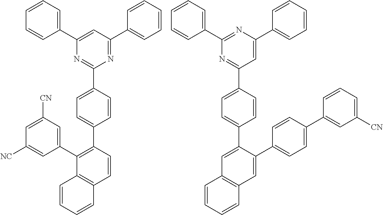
C1(C2=CC=C(C3=C(C4=CC([CN])=CC([NC])=C4)C4=C(C=C3)C=CC=C4)C=C2)=NC(C2=CC=CC=C2)=CC(C2=CC=CC=C2)=N1.C1(C2=CC=C(C3=CC4=C(C=C3C3=CC=C(C5=CC([CN])=CC=C5)C=C3)C=CC=C4)C=C2)=NC(C2=CC=CC=C2)=NC(C2=CC=CC=C2)=C1
